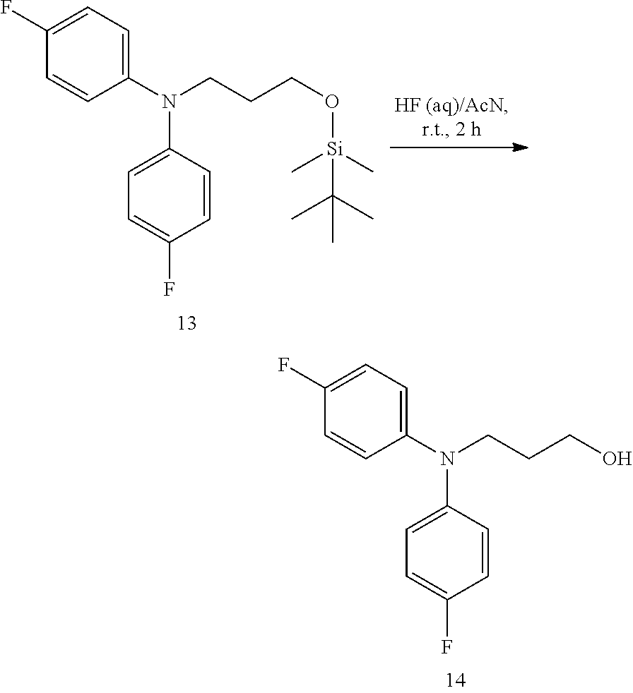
C1(N(CCCO[Si](C)(C)C(C)(C)C)C2=CC=C(F)C=C2)=CC=C(F)C=C1.C1(N(CCCO)C2=CC=C(F)C=C2)=CC=C(F)C=C1
